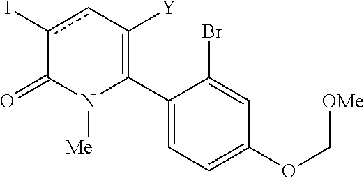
C1(C2=C([Y])cc(I)C(=O)N2[Me])=CC=C(OC[OMe])C=C1Br
